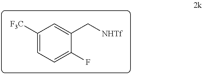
C1([F3C])=CC=C(F)C(C[NHTf])=C1
